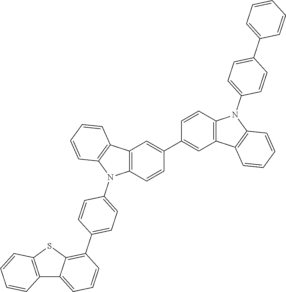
C1(C2=C3C(=CC=C2)C2=C(S3)C=CC=C2)=CC=C(N2C3=C(C4=C2C=CC=C4)C=C(C2=CC4=C(C=C2)N(C2=CC=C(C5=CC=CC=C5)C=C2)C2=C4C=CC=C2)C=C3)C=C1
